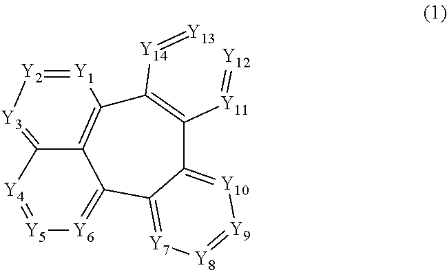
C1([Y14]=[Y13])=C([Y11]=[Y12])C2=[Y10][Y9]=[Y8][Y7]=C2C2=[Y6][Y5]=[Y4]C3=[Y3][Y2]=[Y1]C1=C23
